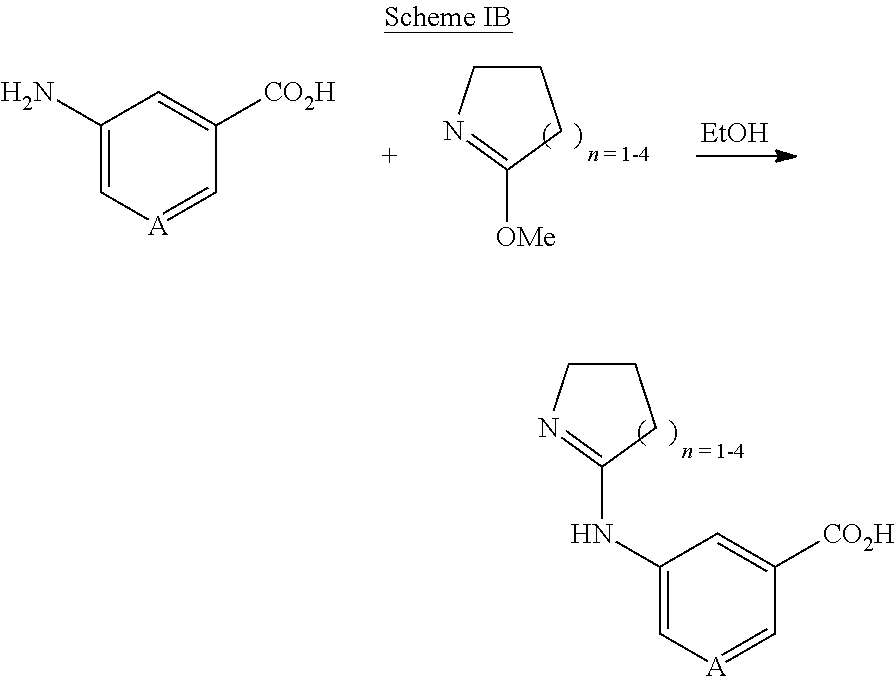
C1(N)=C[A]=CC([CO2H])=C1.C1CN=C([OMe])C1.[EtOH].C1CN=C(NC2=C[A]=CC([CO2H])=C2)C1
